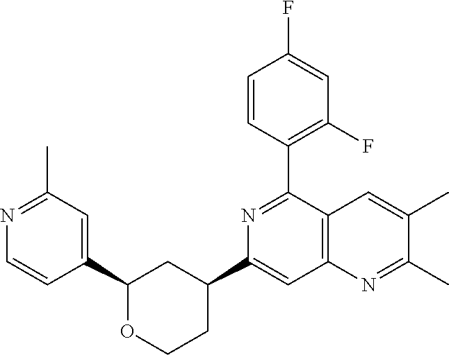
C1(C2=C(F)C=C(F)C=C2)=NC(C2CCOC(C3=CC(C)=NC=C3)C2)=CC2=C1C=C(C)C(C)=N2
